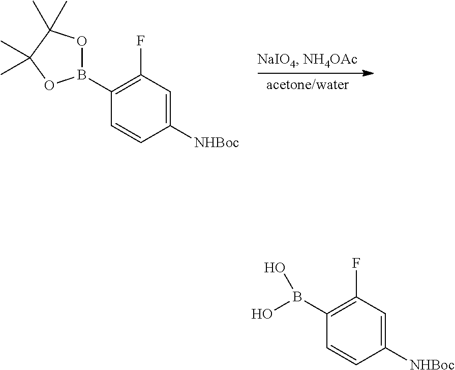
C1([NHBoc])=CC(F)=C(B2OC(C)(C)C(C)(C)O2)C=C1.C1([NHBoc])=CC(F)=C(B(O)O)C=C1
